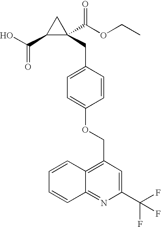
C1(C(O)=O)C(CC2=CC=C(OCC3=C4C(=NC(C(F)(F)F)=C3)C=CC=C4)C=C2)(C(OCC)=O)C1
